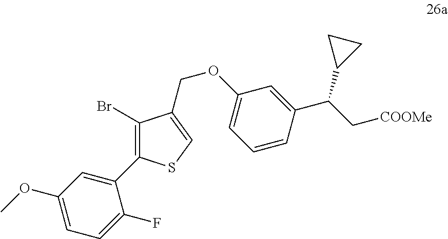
C1(Br)=C(C2=CC(OC)=CC=C2F)SC=C1COC1=CC=CC(C(C[COOMe])C2CC2)=C1
